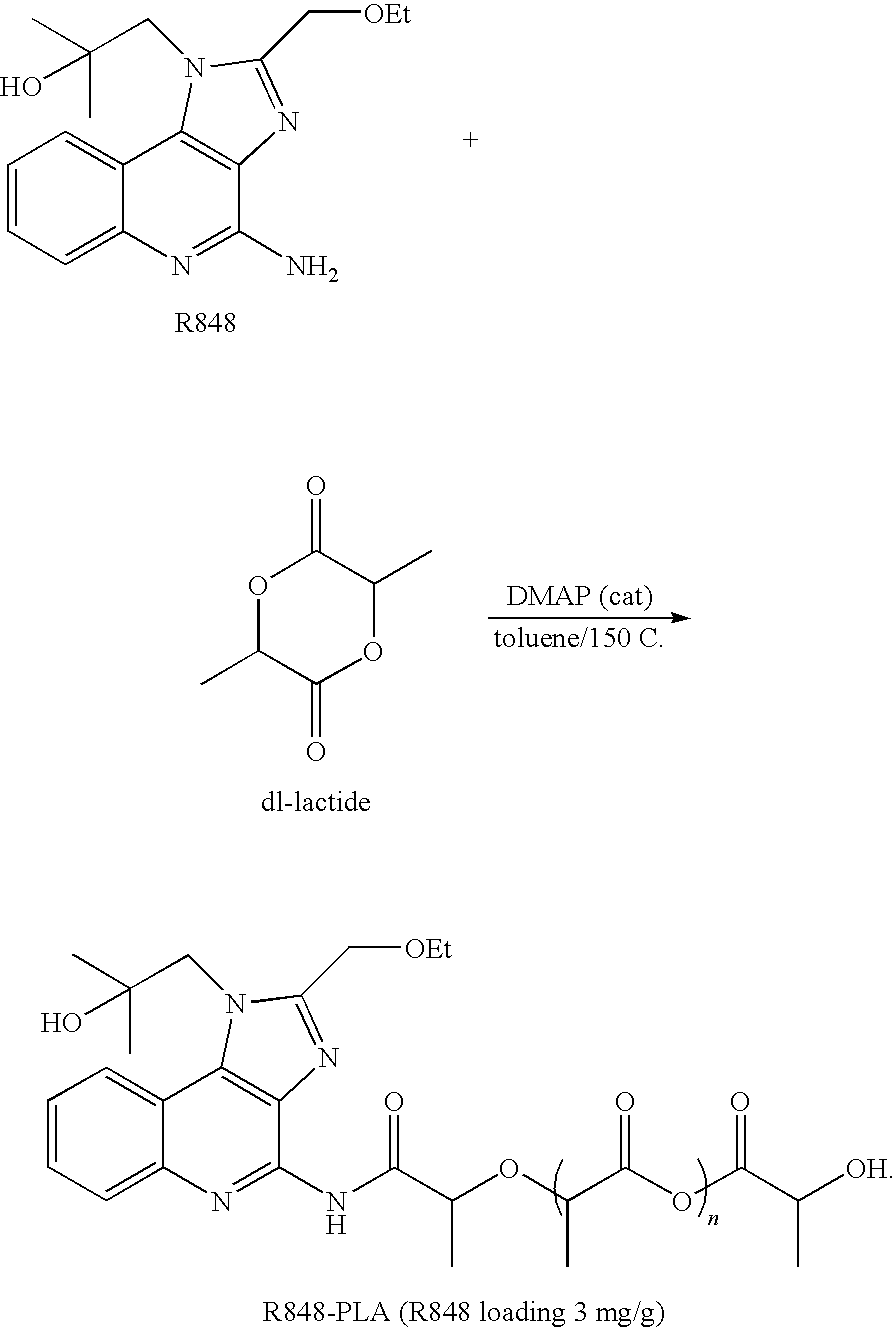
C1=CC=C2C(=C1)C1=C(C(N)=N2)N=C(C[OEt])N1CC(C)(C)O.C1(C)OC(=O)C(C)OC1=O.C1=CC=C2C(=C1)C1=C(C(NC(C(OC(C(OC(C([OH])C)=O)=O)C)C)=O)=N2)N=C(C[OEt])N1CC(C)(C)O
